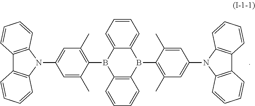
C12=C(N(C3=CC(C)=C(B4C5=C(B(C6=C(C)C=C(N7C8=C(C9=C7C=CC=C9)C=CC=C8)C=C6C)C6=CC=CC=C46)C=CC=C5)C(C)=C3)C3=C1C=CC=C3)C=CC=C2
